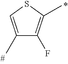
C1(C)=CSC(C)=C1F
